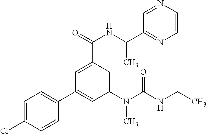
C1=C(Cl)C=CC(C2=CC(N(C(NCC)=O)C)=CC(C(=O)NC(C)C3=NC=CN=C3)=C2)=C1
